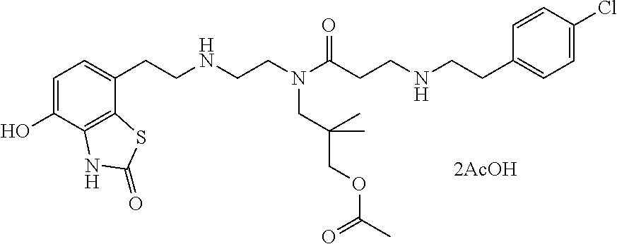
C1=C(O)C2=C(C(CCNCCN(C(CCNCCC3=CC=C(Cl)C=C3)=O)CC(C)(C)COC(=O)C)=C1)SC(=O)N2
